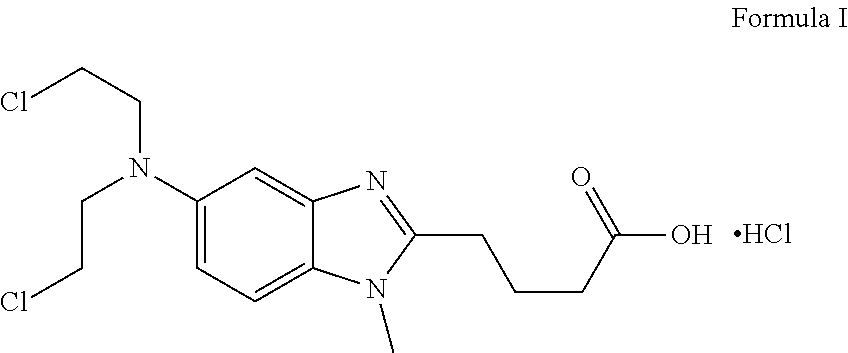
C1(N(CCCl)CCCl)=CC=C2C(=C1)N=C(CCCC(=O)O)N2C.[HCl]
